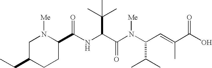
N(C(C(N(C(C(C)C)C=C(C)C(O)=O)[Me])=O)C(C)(C)C)C(C1N([Me])CC(CC)CC1)=O
